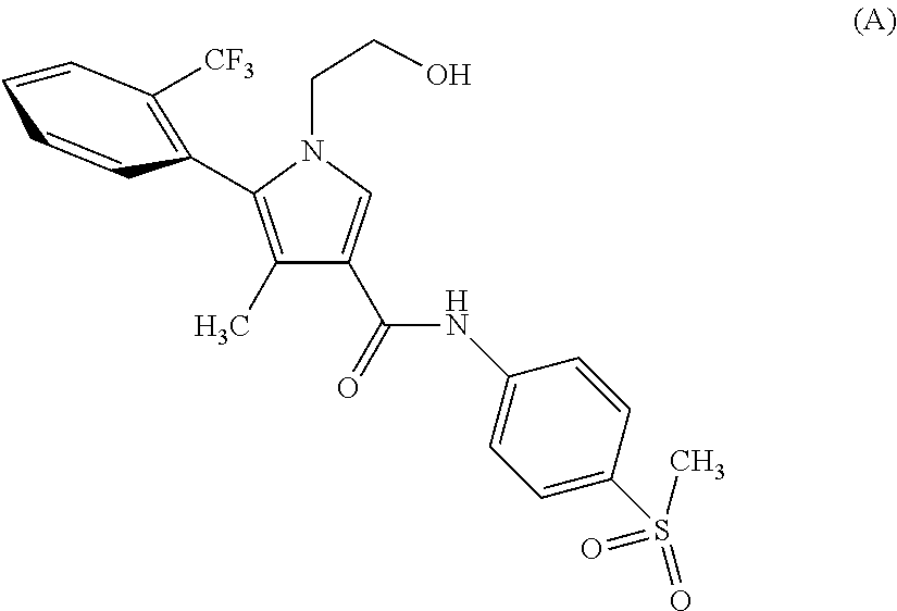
C1=CC=CC(C2=C(C)C(C(=O)NC3=CC=C(S(=O)(=O)C)C=C3)=CN2CCO)=C1[CF3]
